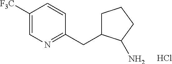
C1([F3C])=CN=C(CC2CCCC2N)C=C1.Cl
